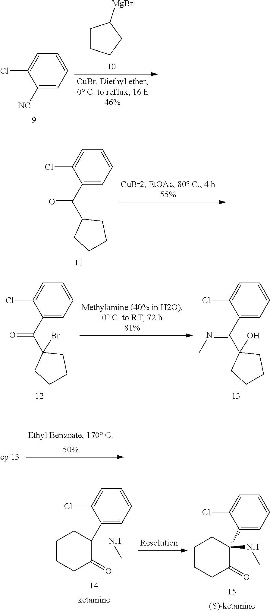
C1CCCC1[MgBr].C1=C(Cl)C([NC])=CC=C1.C1=C(Cl)C(C(C2CCCC2)=O)=CC=C1.C1=C(Cl)C(C(C2(Br)CCCC2)=O)=CC=C1.C1=C(Cl)C(C(C2(O)CCCC2)=NC)=CC=C1.C1=C(Cl)C(C2(NC)CCCCC2=O)=CC=C1.C1=C(Cl)C(C2(NC)CCCCC2=O)=CC=C1
